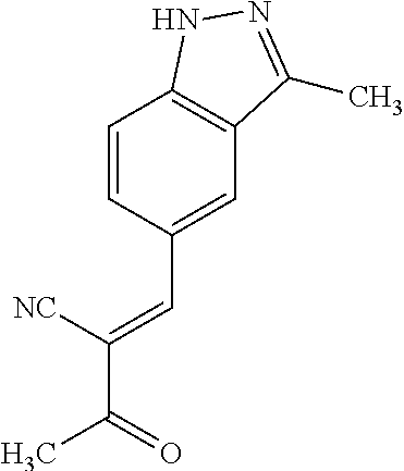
C1=CC(C=C(C(=O)C)[NC])=CC2=C1NN=C2C
